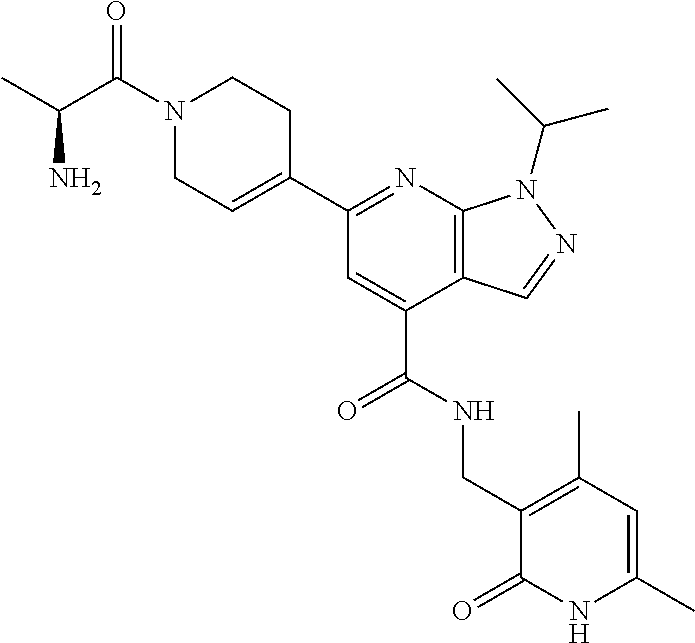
C1(C2=NC3=C(C(C(NCC4=C(C)C=C(C)NC4=O)=O)=C2)C=NN3C(C)C)=CCN(C(C(C)N)=O)CC1
